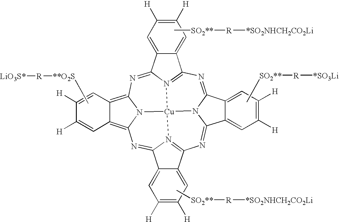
N1=C2N3C(=NC4=N5C(=NC6=C7C(=C8N6[Cu]35N3=C1C1=CC([H])=C([H])C=C1C3=N8)C=C([H])C([H])=C7)C1=CC([H])=C([H])C=C41)C1=CC([H])=C([H])C=C21.C[**O2S][R][LiO3S*].C[SO2**][R][*SO2NHCH2CO2Li].C[SO2**][R][*SO2NHCH2CO2Li].C[SO2**][R][*SO3Li]
